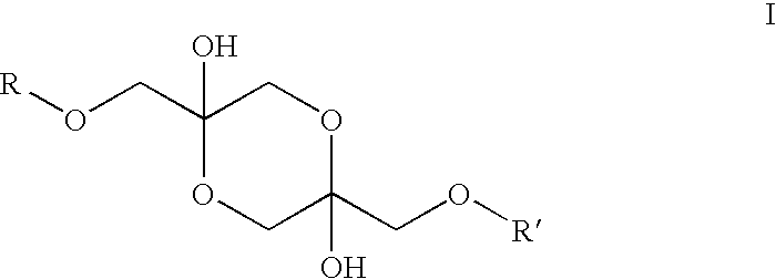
C1(CO[R])(O)OCC(CO[R])(O)OC1
